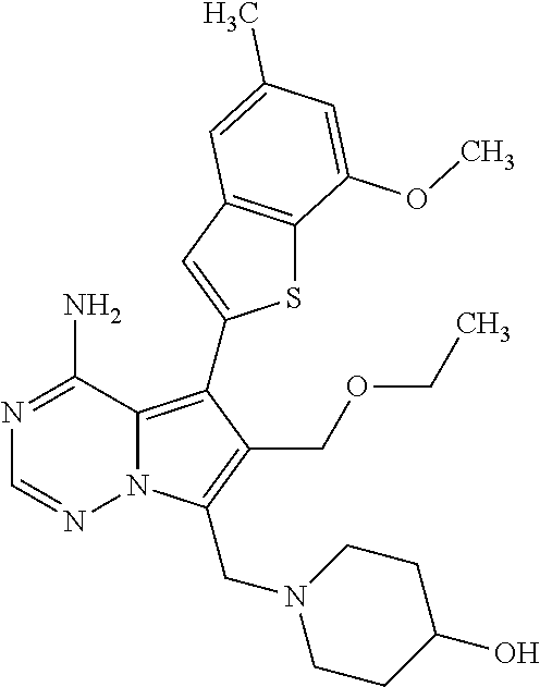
N1=C(N)C2=C(C3=CC4=C(S3)C(OC)=CC(C)=C4)C(COCC)=C(CN3CCC(O)CC3)N2N=C1
